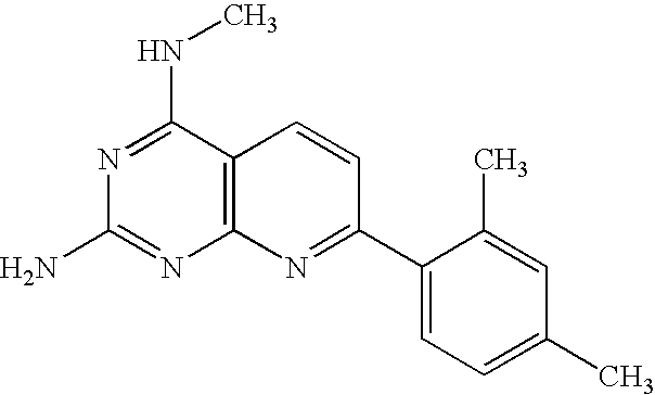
C12=C(N=C(C3=CC=C(C)C=C3C)C=C1)N=C(N)N=C2NC
